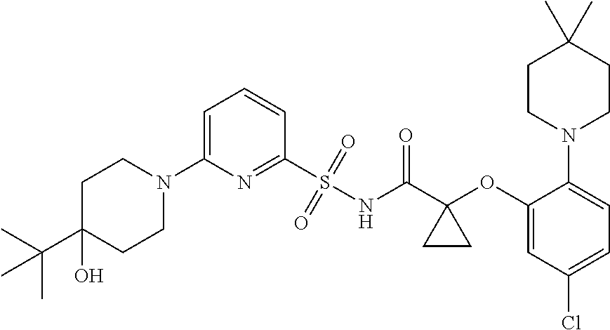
C1(S(NC(C2(OC3=CC(Cl)=CC=C3N3CCC(C)(C)CC3)CC2)=O)(=O)=O)=NC(N2CCC(C(C)(C)C)(O)CC2)=CC=C1
